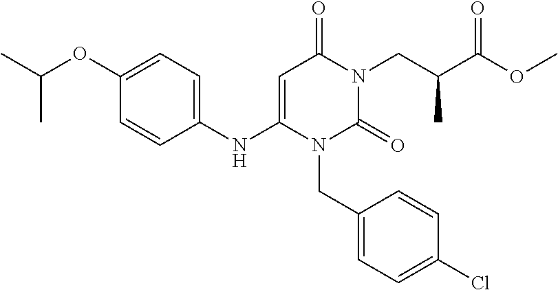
C1=C(OC(C)C)C=CC(NC2=CC(=O)N(CC(C(OC)=O)C)C(=O)N2CC2=CC=C(Cl)C=C2)=C1
